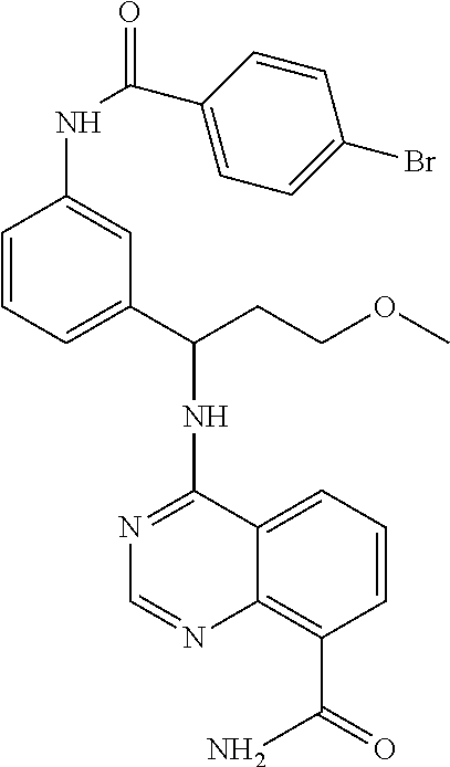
N1=C(NC(CCOC)C2=CC=CC(NC(C3=CC=C(Br)C=C3)=O)=C2)C2=CC=CC(C(=O)N)=C2N=C1
